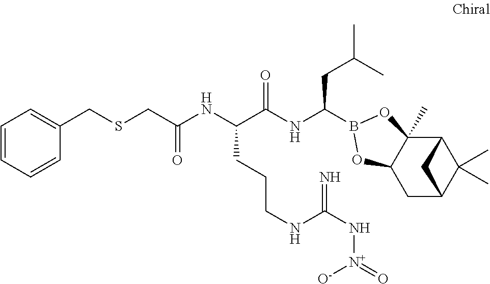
C12C3(C)C(CC(C1(C)C)C2)OB(C(NC(C(NC(=O)CSCC1=CC=CC=C1)CCCNC(N[N+]([O-])=O)=N)=O)CC(C)C)O3
